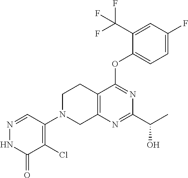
C1(C(C)O)=NC2=C(C(OC3=CC=C(F)C=C3C(F)(F)F)=N1)CCN(C1=C(Cl)C(=O)NN=C1)C2
